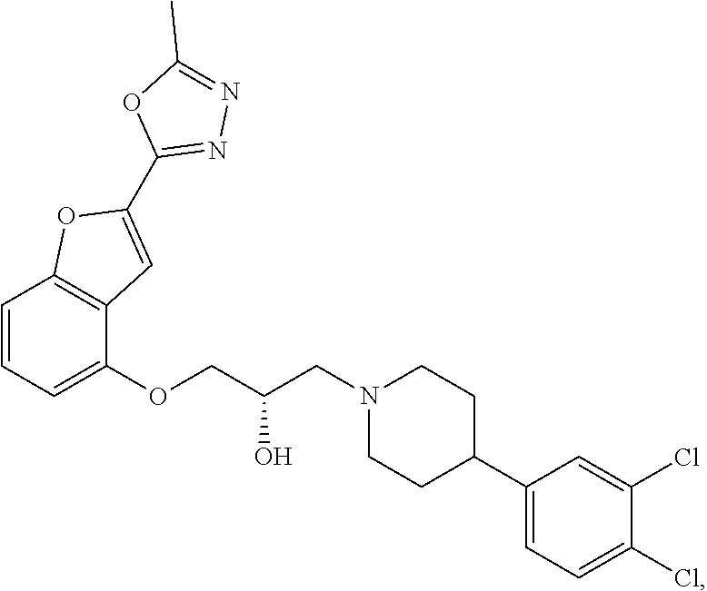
C1=CC=C(OCC(CN2CCC(C3=CC=C(Cl)C(Cl)=C3)CC2)O)C2=C1OC(C1=NN=C(C)O1)=C2
